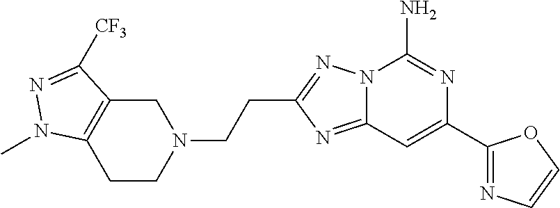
C12=NC(CCN3CC4=C(CC3)N(C)N=C4[CF3])=NN1C(N)=NC(C1=NC=CO1)=C2
